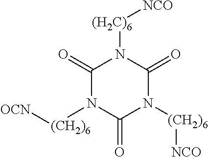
C1(=O)N([(CH2)6][OCN])C(=O)N([(CH2)6][NCO])C(=O)N1[(H2C)6][NCO]
